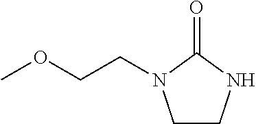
O=C1N(CCOC)CCN1
